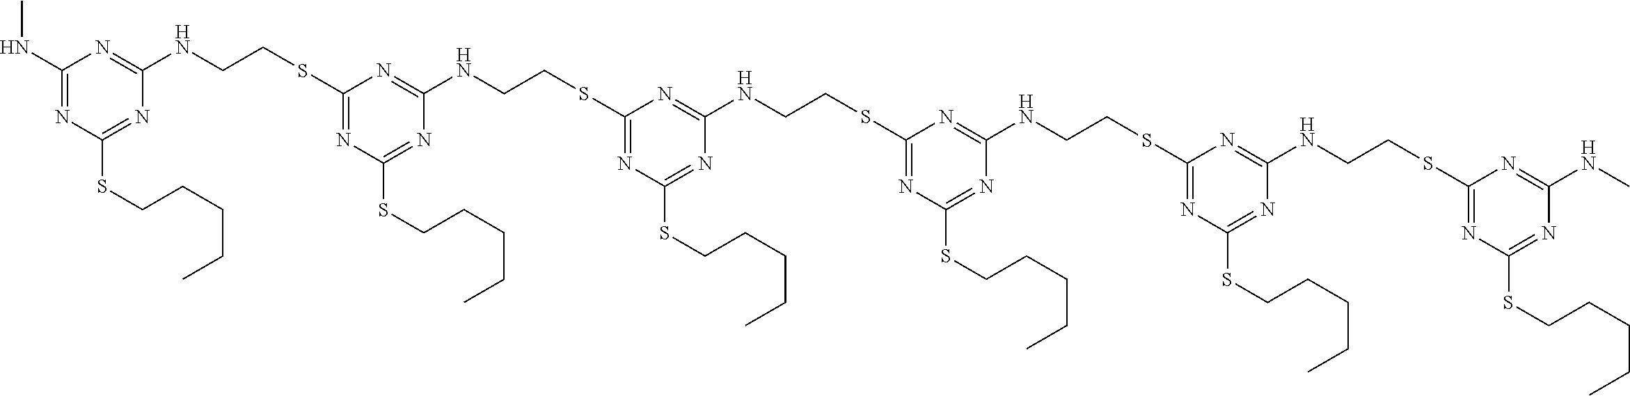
C1(NC)=NC(SCCCCC)=NC(NCCSC2=NC(SCCCCC)=NC(NCCSC3=NC(SCCCCC)=NC(NCCSC4=NC(SCCCCC)=NC(NCCSC5=NC(SCCCCC)=NC(NCCSC6=NC(SCCCCC)=NC(NC)=N6)=N5)=N4)=N3)=N2)=N1
